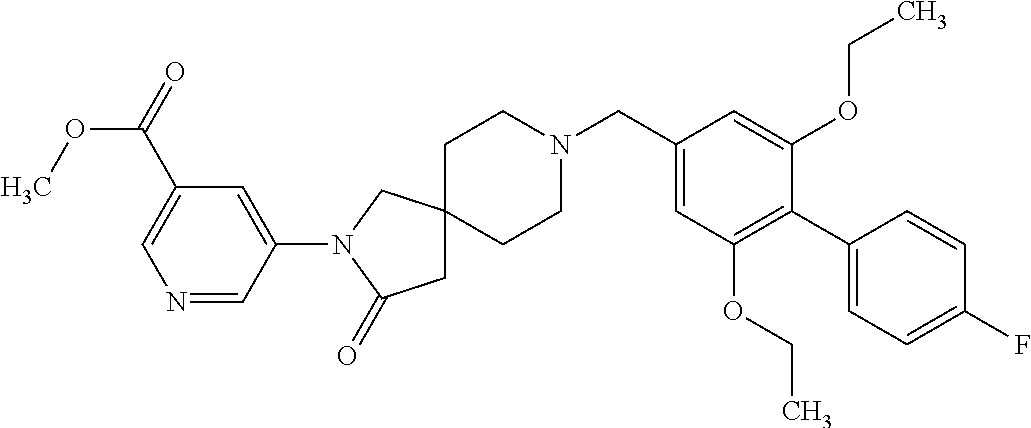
C1CN(CC2=CC(OCC)=C(C3=CC=C(F)C=C3)C(OCC)=C2)CCC12CC(=O)N(C1=CC(C(=O)OC)=CN=C1)C2
